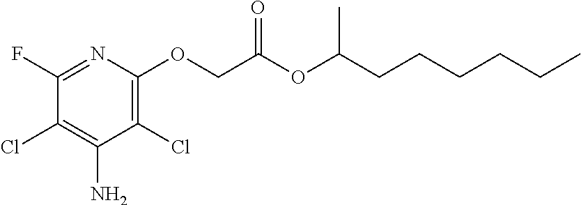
N1=C(F)C(Cl)=C(N)C(Cl)=C1OCC(OC(CCCCCC)C)=O
